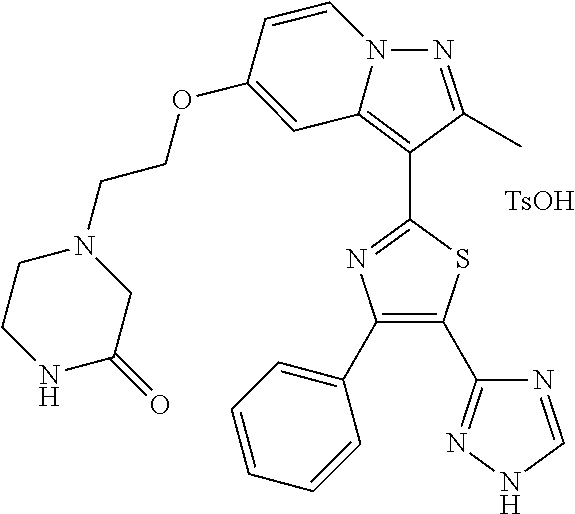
N1=C(C)C(C2=NC(C3=CC=CC=C3)=C(C3=NNC=N3)S2)=C2C=C(OCCN3CCNC(=O)C3)C=CN12.[TsOH]
